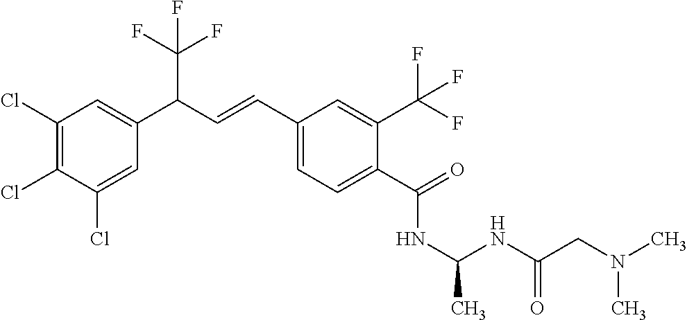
C1(Cl)=C(Cl)C(Cl)=CC(C(C=CC2=CC=C(C(=O)NC(NC(CN(C)C)=O)C)C(C(F)(F)F)=C2)C(F)(F)F)=C1
